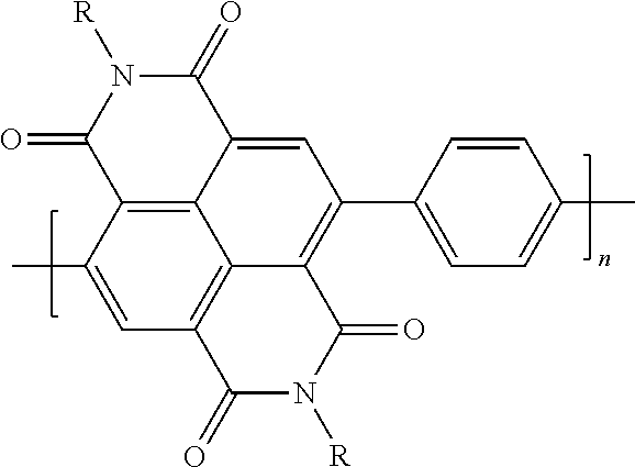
C1(C)=CC2=C3C4=C1C(=O)N([R])C(=O)C4=CC(C1=CC=C(C)C=C1)=C3C(=O)N([R])C2=O
